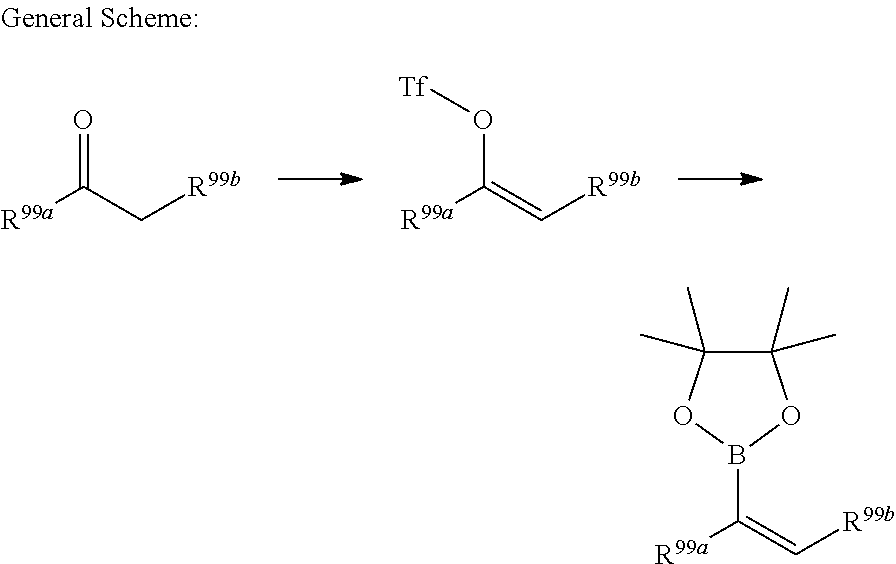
[R99a]C(C[R99b])=O.[R99a]C(=C[R99b])O[Tf].[R99a]C(=C[R99b])B1OC(C)(C)C(C)(C)O1
